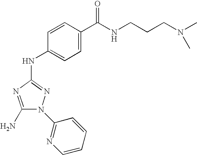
C1(N)=NC(NC2=CC=C(C(NCCCN(C)C)=O)C=C2)=NN1C1=NC=CC=C1
